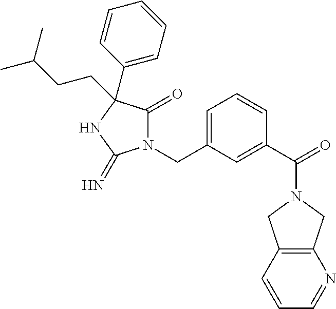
N1(CC2=CC=CC(C(=O)N3CC4=C(C3)N=CC=C4)=C2)C(=O)C(C2=CC=CC=C2)(CCC(C)C)NC1=N
